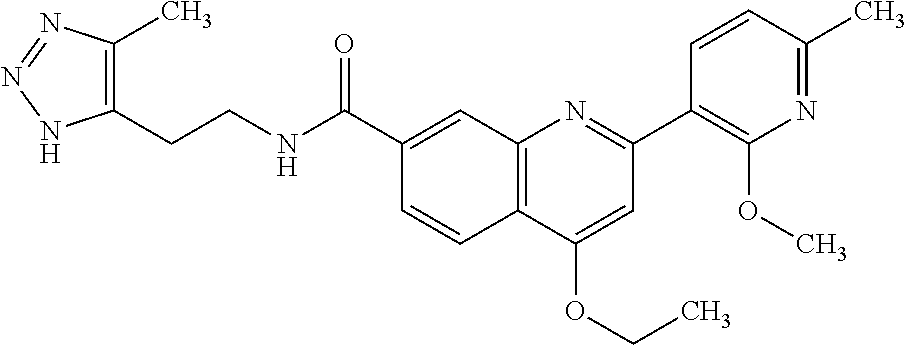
C1(C(NCCC2=C(C)N=NN2)=O)=CC2=C(C=C1)C(OCC)=CC(C1=C(OC)N=C(C)C=C1)=N2
